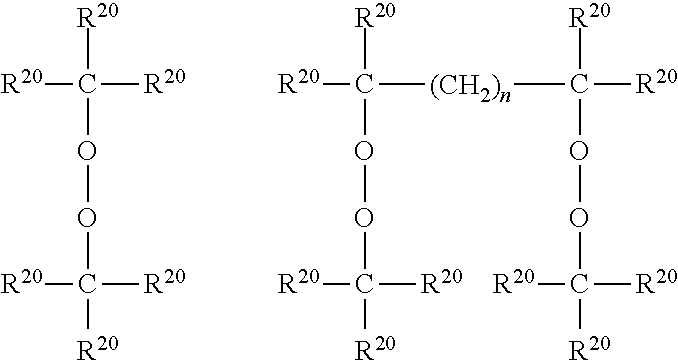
[R20]C([R20])([R20])OOC([R20])([R20])[R20].[R20]C([R20])([(CH2)n]C([R20])([R20])OOC([R20])([R20])[R20])OOC([R20])([R20])[R20]
